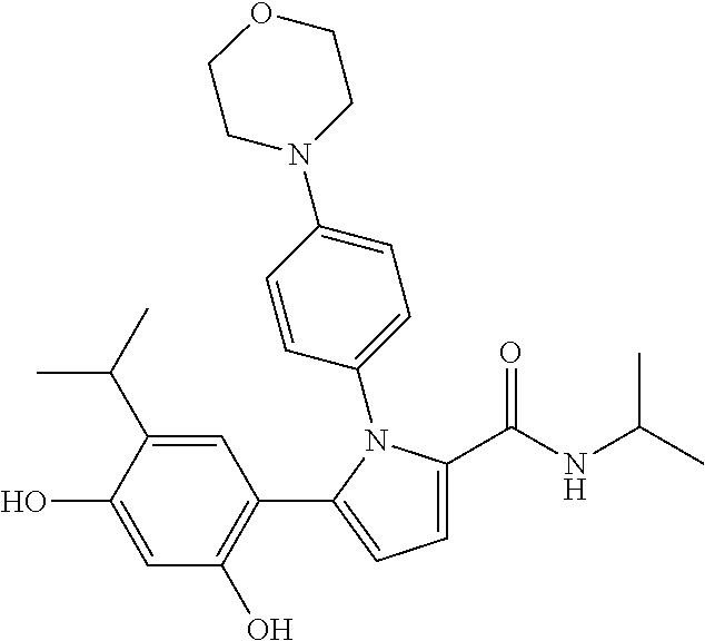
C1=C(C(NC(C)C)=O)N(C2=CC=C(N3CCOCC3)C=C2)C(C2=C(O)C=C(O)C(C(C)C)=C2)=C1
